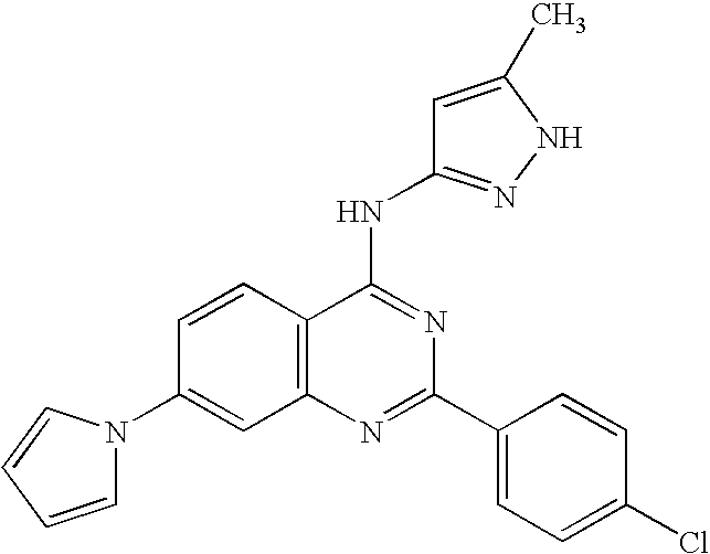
C12=C(N=C(C3=CC=C(Cl)C=C3)N=C1NC1=NNC(C)=C1)C=C(N1C=CC=C1)C=C2
